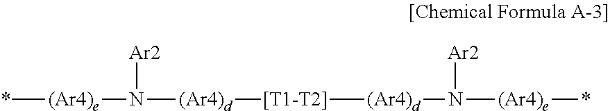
*[(Ar4)e]N([Ar2])[(Ar4)d][[T1-T2]][(Ar4)d]N([Ar2])[(Ar4)e]*
